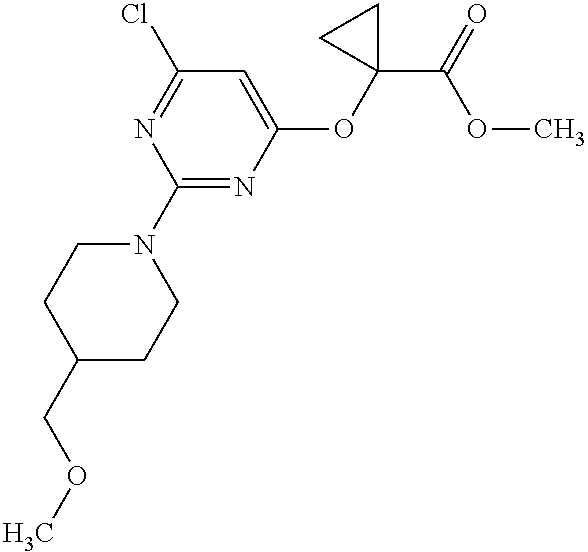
C1(COC)CCN(C2=NC(OC3(C(=O)OC)CC3)=CC(Cl)=N2)CC1
